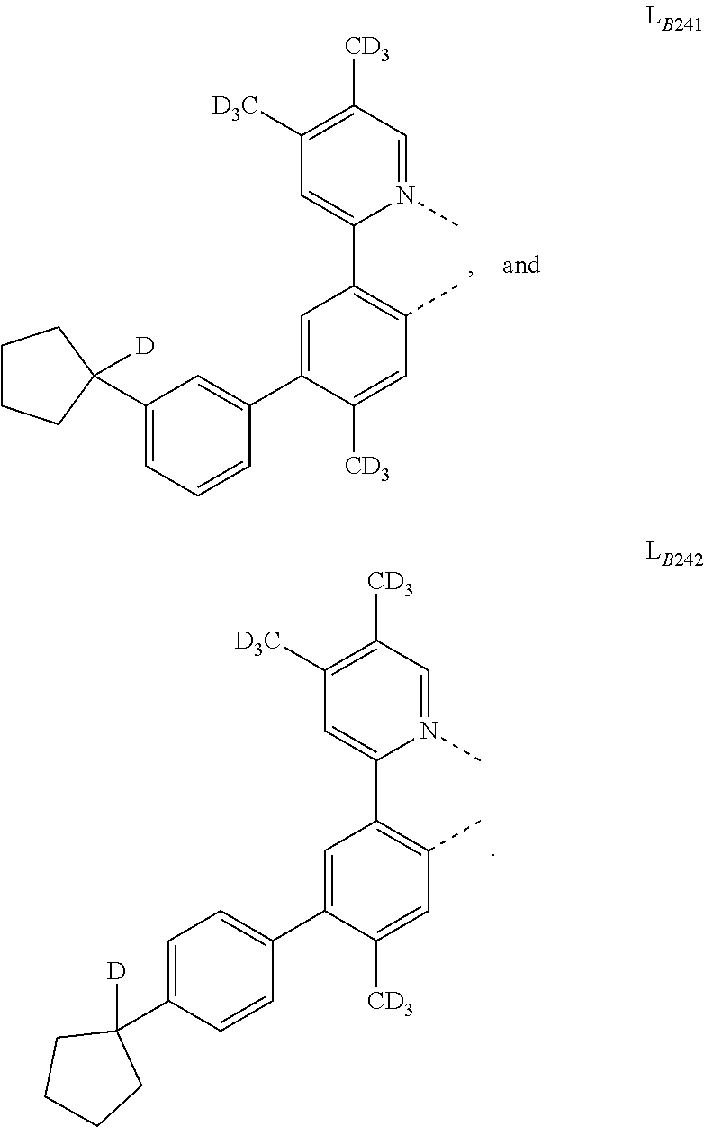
C1([D3C])=C([CD3])C=N(C)C(C2=C(C)C=C([CD3])C(C3=CC(C4([D])CCCC4)=CC=C3)=C2)=C1.C1([D3C])=C([CD3])C=N(C)C(C2=C(C)C=C([CD3])C(C3=CC=C(C4([D])CCCC4)C=C3)=C2)=C1
